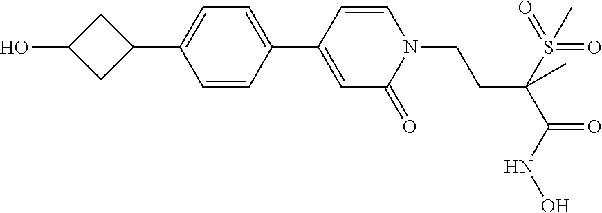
C1=CC(C2=CC=C(C3CC(O)C3)C=C2)=CC(=O)N1CCC(S(=O)(=O)C)(C(=O)NO)C
